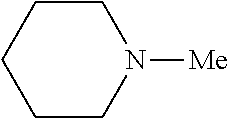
C1CCCCN1[Me]
